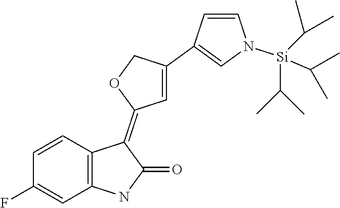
C1=CC2=C(C=C1F)NC(=O)C2=C1C=C(C2=CN([Si](C(C)C)(C(C)C)C(C)C)C=C2)CO1
